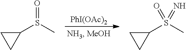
[PhI(OAc)2].C1(S(=O)C)CC1.C1(S(=O)(C)=N)CC1
